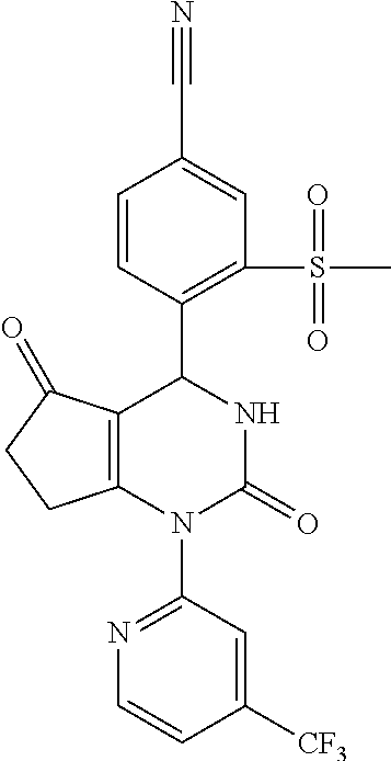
N1=C(N2C3=C(C(=O)CC3)C(C3=C(S(C)(=O)=O)C=C(C#N)C=C3)NC2=O)C=C([CF3])C=C1
